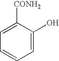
C1=C([CONH2])C(O)=CC=C1
